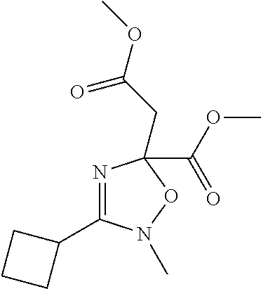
N1=C(C2CCC2)N(C)OC1(CC(OC)=O)C(OC)=O
